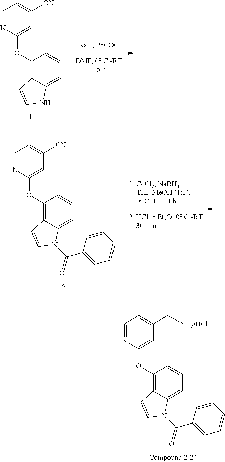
C1=NC(OC2=C3C(=CC=C2)NC=C3)=CC([CN])=C1.C1=NC(OC2=C3C(=CC=C2)N(C(C2=CC=CC=C2)=O)C=C3)=CC([CN])=C1.C1=NC(OC2=C3C(=CC=C2)N(C(C2=CC=CC=C2)=O)C=C3)=CC(C[NH2HCl])=C1
